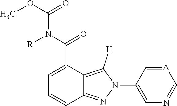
C1=C(C(N([R])C(=O)OC)=O)C2=C([H])N(C3=CN=C[A]=C3)N=C2C=C1
